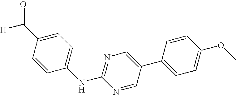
C1=CC(C([H])=O)=CC=C1NC1=NC=C(C2=CC=C(OC)C=C2)C=N1
